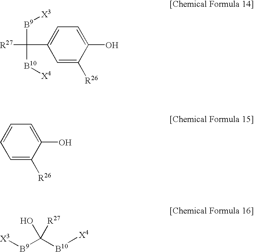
C1=C([R26])C(O)=CC=C1C([R27])([B9][X3])[B10][X4].C1=C([R26])C(O)=CC=C1.[X3][B9]C([B10][X4])([R27])O
